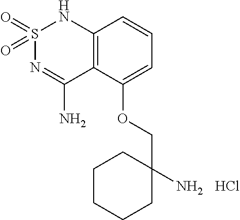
C12=C(C(OCC3(N)CCCCC3)=CC=C1)C(N)=NS(=O)(=O)N2.Cl
